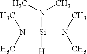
N([Si](N(C)C)(N(C)C)[H])(C)C
